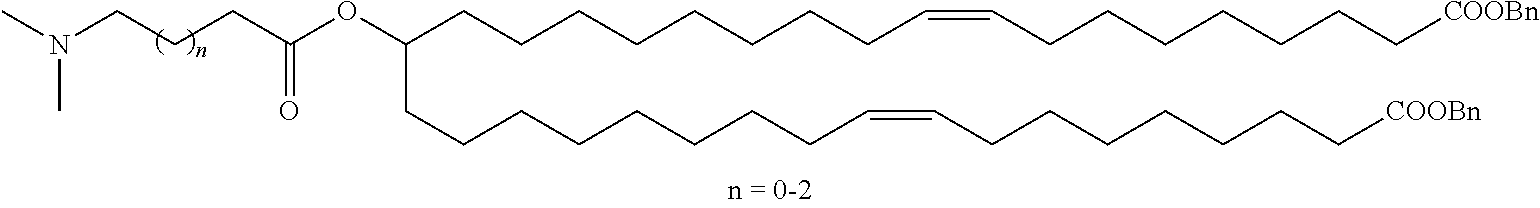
C(CCC(OC(CCCCCCCCC=CCCCCCCC[COOBn])CCCCCCCCC=CCCCCCCC[COOBn])=O)N(C)C
